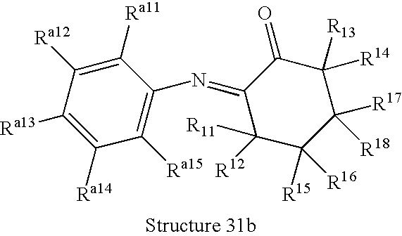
C1([R12])([R11])C([R15])([R16])C([R17])([R18])C([R14])([R13])C(=O)C1=NC1=C([Ra15])C([Ra14])=C([Ra13])C([Ra12])=C1[Ra11]
